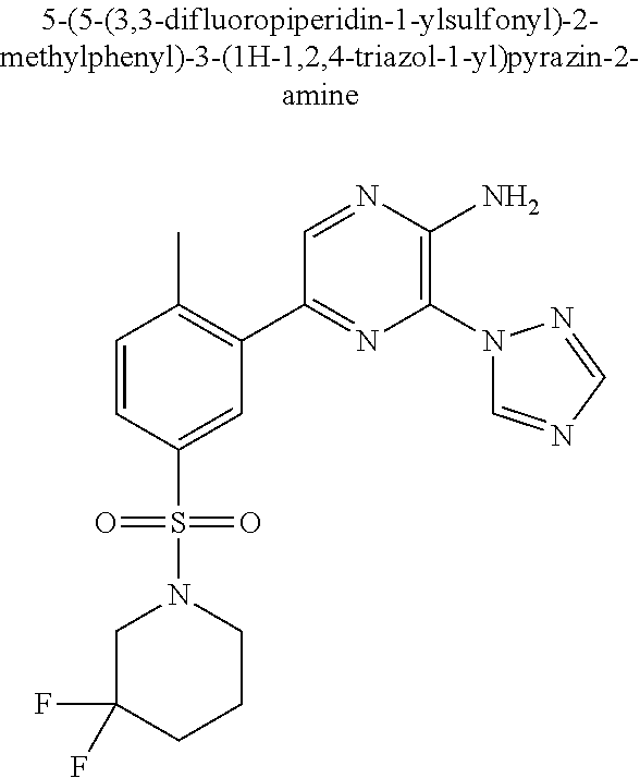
C1=CC(S(=O)(=O)N2CC(F)(F)CCC2)=CC(C2=NC(N3C=NC=N3)=C(N)N=C2)=C1C
